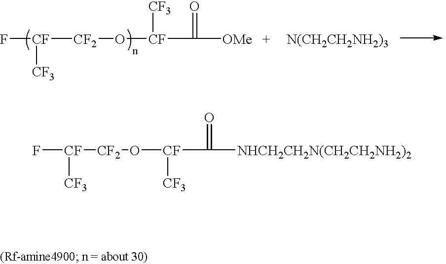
F[CF]([CF3])[CF2]O[CF]([CF3])C(=O)[OMe].[N(CH2CH2NH2)3].[CF](F)([CF3])[CF2]O[CF]([CF3])C(=O)[NHCH2CH2N(CH2CH2NH2)2]
